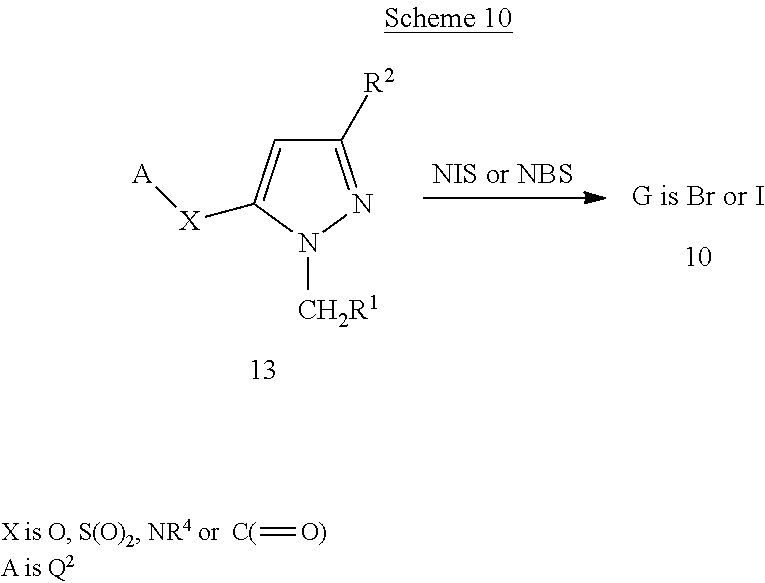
[C(]=[O)].C1([R2])=NN([CH2R1])C([X][A])=C1
